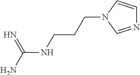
N1(CCCNC(N)=N)C=NC=C1
